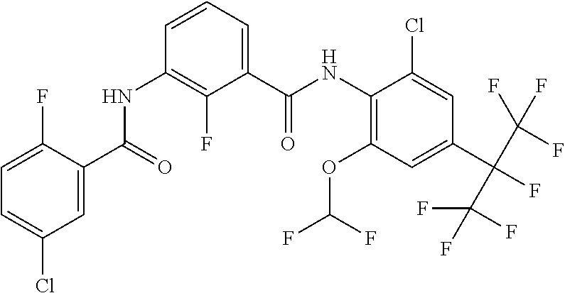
C1=C(F)C(C(=O)NC2=C(F)C(C(NC3=C(OC(F)F)C=C(C(C(F)(F)F)(C(F)(F)F)F)C=C3Cl)=O)=CC=C2)=CC(Cl)=C1
